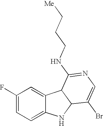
C1(F)=CC=C2C(=C1)C1C(N2)C(Br)=CN=C1NCCC[Me]
